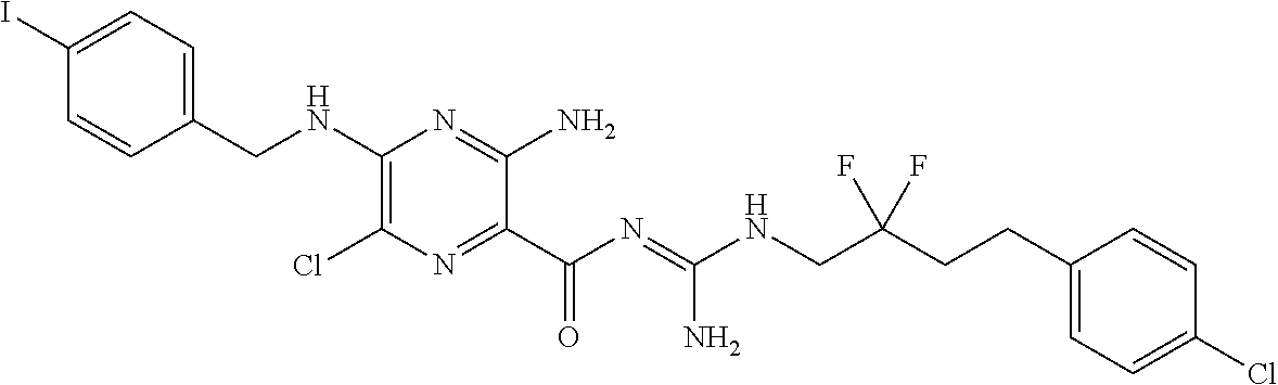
C1=C(I)C=CC(CNC2=C(Cl)N=C(C(N=C(NCC(CCC3=CC=C(Cl)C=C3)(F)F)N)=O)C(N)=N2)=C1
